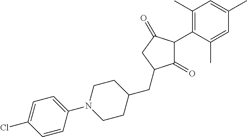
C1(=O)C(C2=C(C)C=C(C)C=C2C)C(=O)CC1CC1CCN(C2=CC=C(Cl)C=C2)CC1
